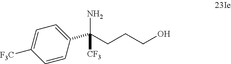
C1=C([F3C])C=CC(C(CCCO)(N)[CF3])=C1
